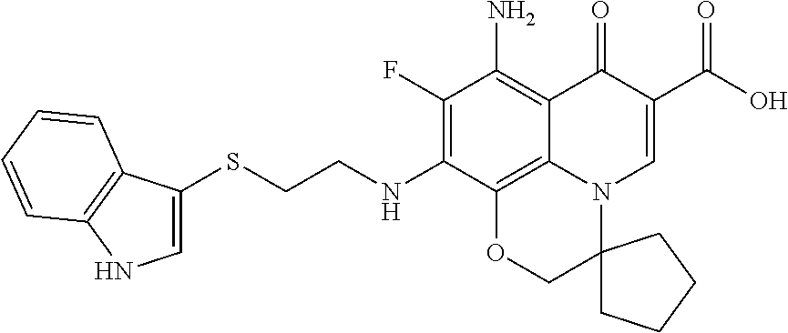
C1(F)=C(NCCSC2=CNC3=C2C=CC=C3)C2=C3C(=C1N)C(=O)C(C(=O)O)=CN3C1(CO2)CCCC1
